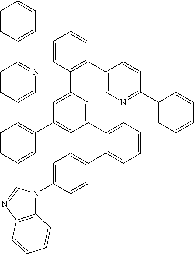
C1=CC(C2=NC=C(C3=C(C4=CC(C5=CC=CC=C5C5=CC=C(N6C7=C(N=C6)C=CC=C7)C=C5)=CC(C5=C(C6=CN=C(C7=CC=CC=C7)C=C6)C=CC=C5)=C4)C=CC=C3)C=C2)=CC=C1
